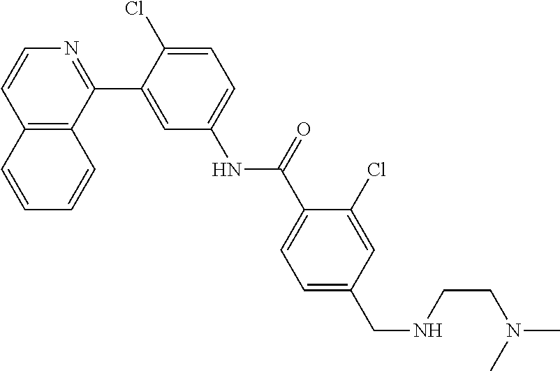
C12=C(C(C3=CC(NC(C4=CC=C(CNCCN(C)C)C=C4Cl)=O)=CC=C3Cl)=NC=C1)C=CC=C2
